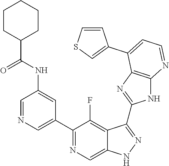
C1=NC=C(C2=NC=C3C(=C2F)C(C2=NC4=C(N2)N=CC=C4C2=CSC=C2)=NN3)C=C1NC(=O)C1CCCCC1
